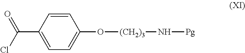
ClC(C1=CC=C(O[(CH2)3]N[Pg])C=C1)=O
